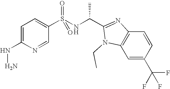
C1=C(NN)N=CC(S(NC(C2=NC3=C(C=C(C(F)(F)F)C=C3)N2CC)C)(=O)=O)=C1
